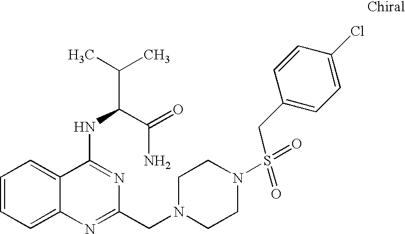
C1=CC=C2C(=C1)C(NC(C(C)C)C(=O)N)=NC(CN1CCN(S(=O)(CC3=CC=C(Cl)C=C3)=O)CC1)=N2
